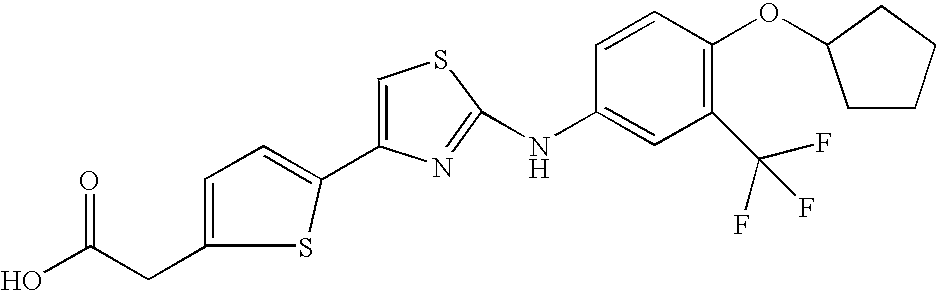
C1(C2=CC=C(CC(O)=O)S2)=CSC(NC2=CC(C(F)(F)F)=C(OC3CCCC3)C=C2)=N1
